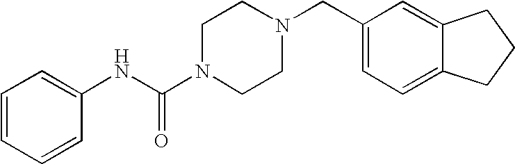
C1=CC=CC(NC(N2CCN(CC3=CC=C4C(=C3)CCC4)CC2)=O)=C1
